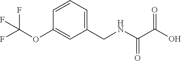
FC(OC1=CC(CNC(=O)C(=O)O)=CC=C1)(F)F
